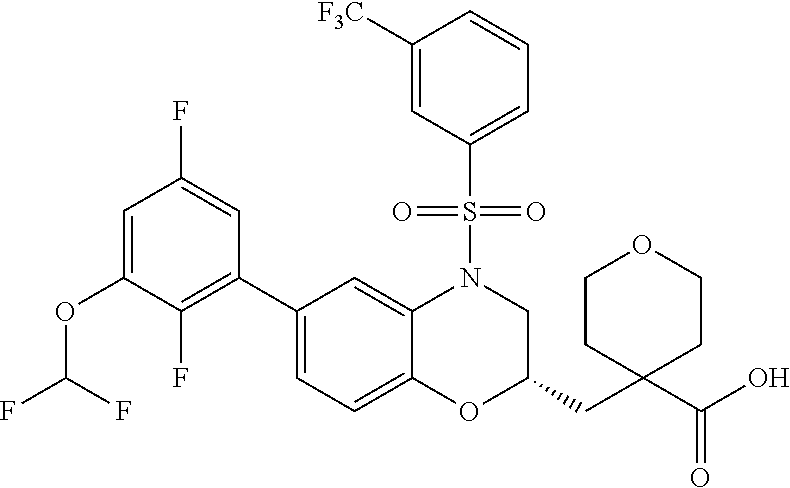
C1(C2=CC=C3C(=C2)N(S(C2=CC=CC([F3C])=C2)(=O)=O)CC(CC2(C(O)=O)CCOCC2)O3)=C(F)C(OC(F)F)=CC(F)=C1
